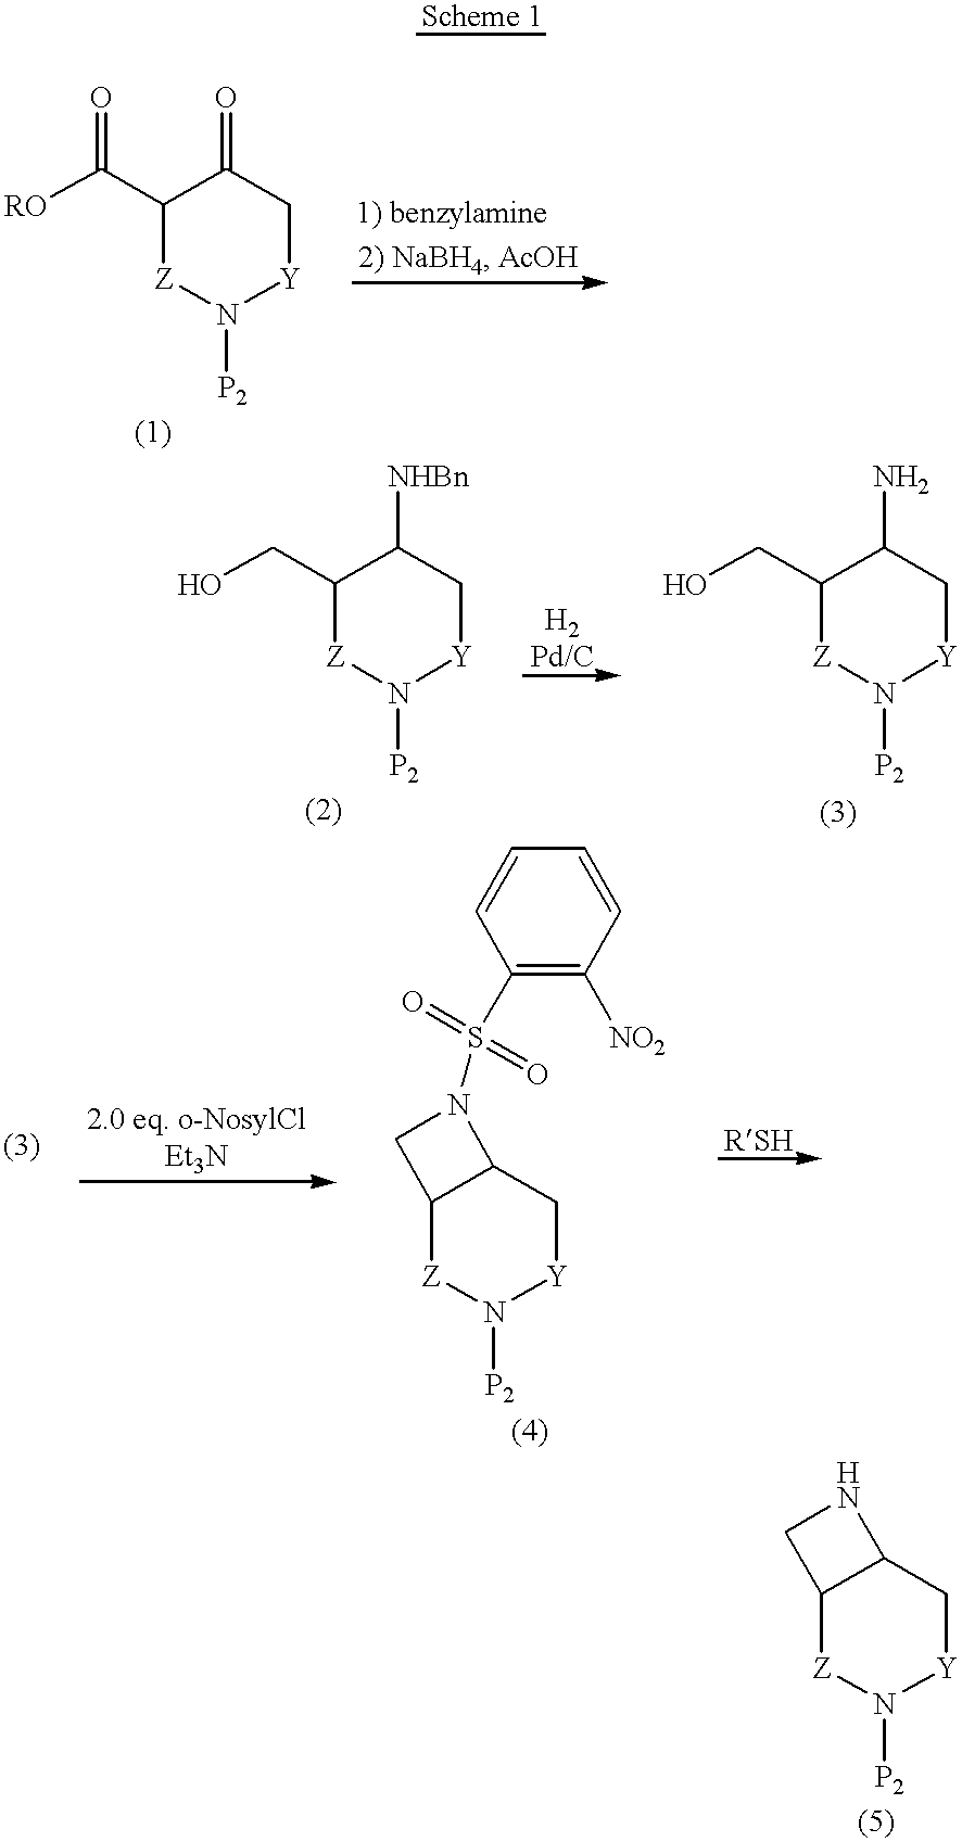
[RO]C(C1[Z]N([P2])[Y]CC1=O)=O.OCC1[Z]N([P2])[Y]CC1[NHBn].OCC1[Z]N([P2])[Y]CC1N.C1(S(=O)(=O)N2C3C([Z]N([P2])[Y]C3)C2)=C([NO2])C=CC=C1.C12[Z]N([P2])[Y]CC1NC2
